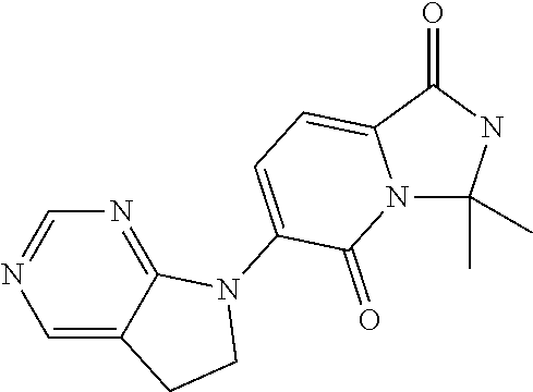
N12C(C)(C)NC(=O)C1=CC=C(N1C3=NC=NC=C3CC1)C2=O
